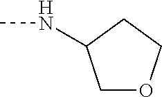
C1OCCC1NC
